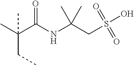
CC(C(NC(CS(=O)(=O)O)(C)C)=O)(CC)C
